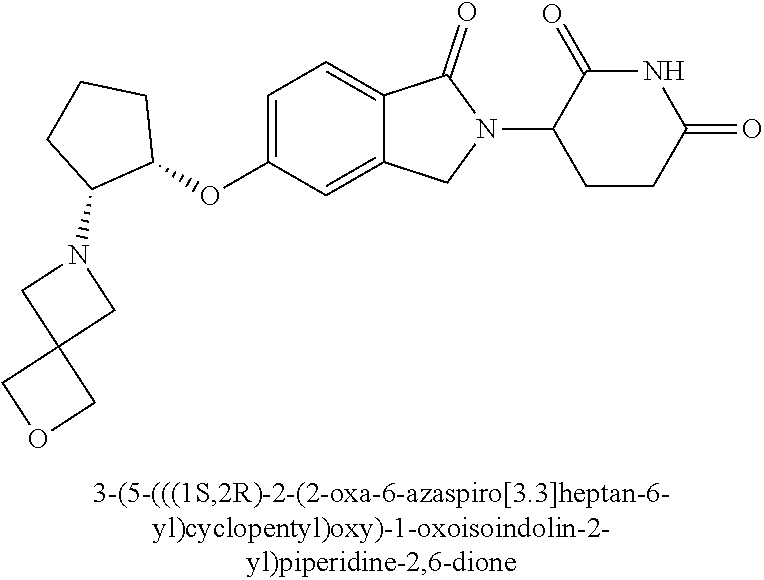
C1=C(OC2CCCC2N2CC3(C2)COC3)C=C2C(=C1)C(=O)N(C1CCC(=O)NC1=O)C2
